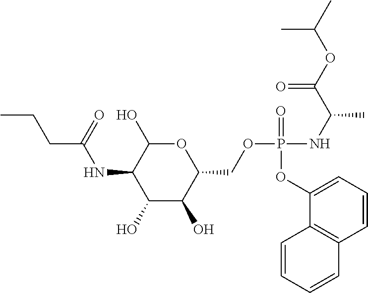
C1(O)C(O)C(COP(NC(C)C(OC(C)C)=O)(OC2=CC=CC3=C2C=CC=C3)=O)OC(O)C1NC(CCC)=O
